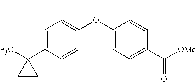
C1=C(C2([F3C])CC2)C=CC(OC2=CC=C(C([OMe])=O)C=C2)=C1C
